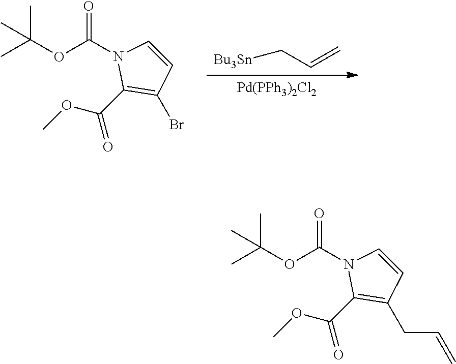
[Pd(PPh3)2Cl2].[Bu3Sn]CC=C.COC(C1=C(Br)C=CN1C(OC(C)(C)C)=O)=O.COC(C1=C(CC=C)C=CN1C(OC(C)(C)C)=O)=O
